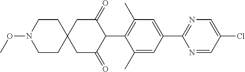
C1(C)=CC(C2=NC=C(Cl)C=N2)=CC(C)=C1C1C(=O)CC2(CC1=O)CCN(OC)CC2
